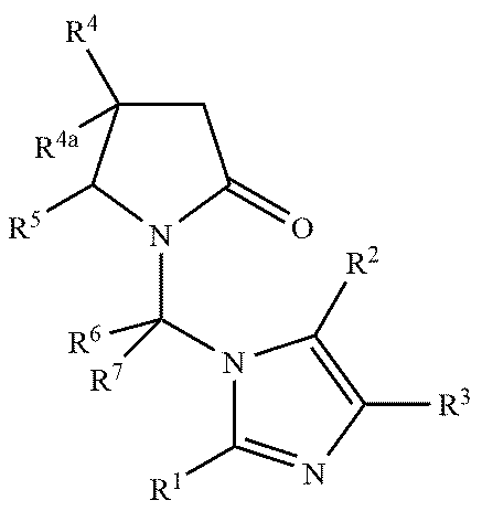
C1C([R4])([R4a])C([R5])N(C([R6])([R7])N2C([R1])=NC([R3])=C2[R2])C1=O
